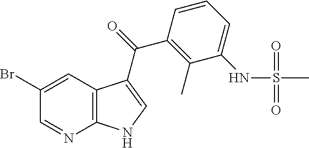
C1=NC2=C(C=C1Br)C(C(=O)C1=C(C)C(NS(=O)(=O)C)=CC=C1)=CN2
